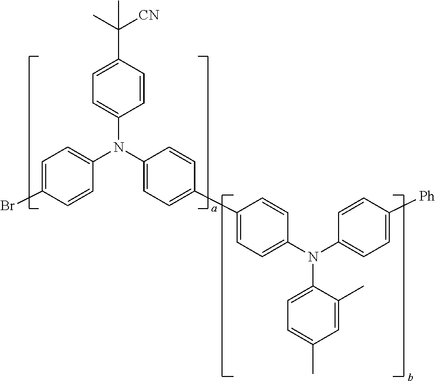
C1=C(Br)C=CC(N(C2=CC=C(C3=CC=C(N(C4=CC=C([Ph])C=C4)C4=CC=C(C)C=C4C)C=C3)C=C2)C2=CC=C(C(C)([CN])C)C=C2)=C1
